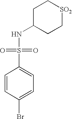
C1C(NS(=O)(=O)C2=CC=C(Br)C=C2)CC[SO2]C1
